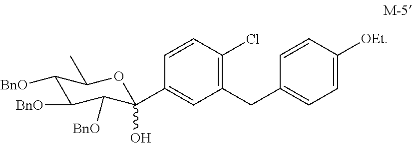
C1=CC(C2(O)C([BnO])C([BnO])C([BnO])C(C)O2)=CC(CC2=CC=C([OEt])C=C2)=C1Cl
